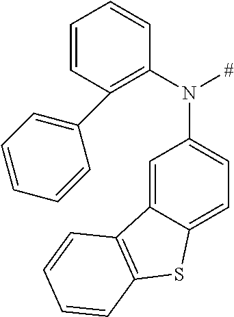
C1=CC(C2=CC=CC=C2)=C(N(C2=CC=C3C(=C2)C2=C(S3)C=CC=C2)[#])C=C1
